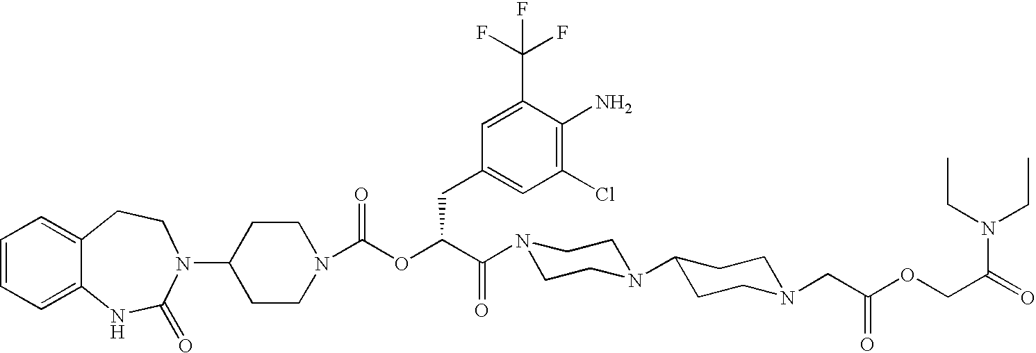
C1=CC=C2C(=C1)CCN(C1CCN(C(OC(C(N3CCN(C4CCN(CC(OCC(N(CC)CC)=O)=O)CC4)CC3)=O)CC3=CC(Cl)=C(N)C(C(F)(F)F)=C3)=O)CC1)C(=O)N2
